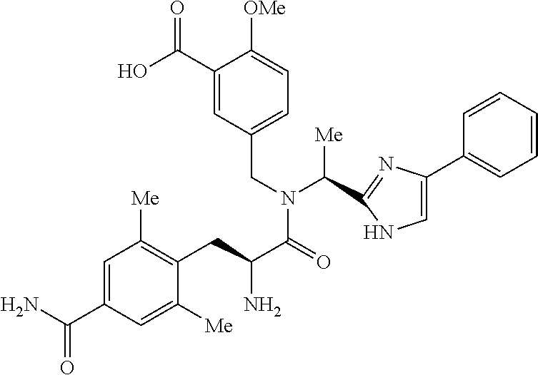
C1(C(O)=O)=CC(CN(C(=O)C(CC2=C([Me])C=C(C(N)=O)C=C2[Me])N)C([Me])C2=NC(C3=CC=CC=C3)=CN2)=CC=C1[OMe]
